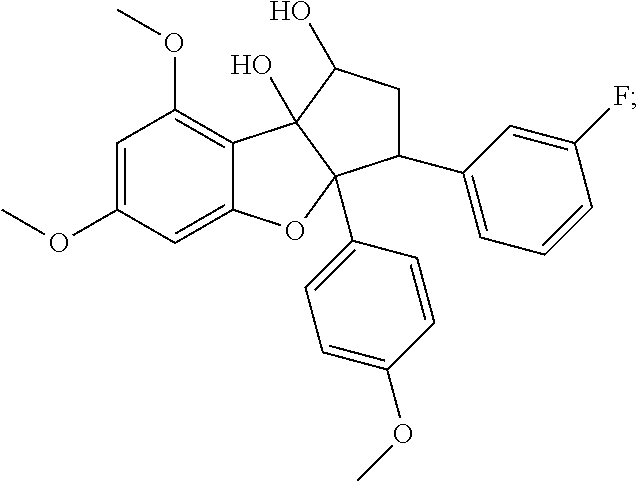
C1=C(OC)C=C2C(=C1OC)C1(O)C(C3=CC=C(OC)C=C3)(O2)C(C2=CC=CC(F)=C2)CC1O
